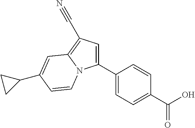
C1(C2=CC=C(C(O)=O)C=C2)=CC(C#N)=C2N1C=CC(C1CC1)=C2
